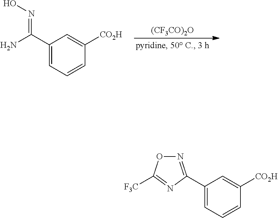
[(CF3CO)2O].C1(C(N)=NO)=CC=CC([CO2H])=C1.C1(C2=NOC([F3C])=N2)=CC=CC([CO2H])=C1
